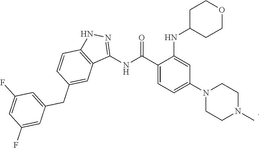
C1CN(C2=CC=C(C(NC3=NNC4=C3C=C(CC3=CC(F)=CC(F)=C3)C=C4)=O)C(NC3CCOCC3)=C2)CCN1C
